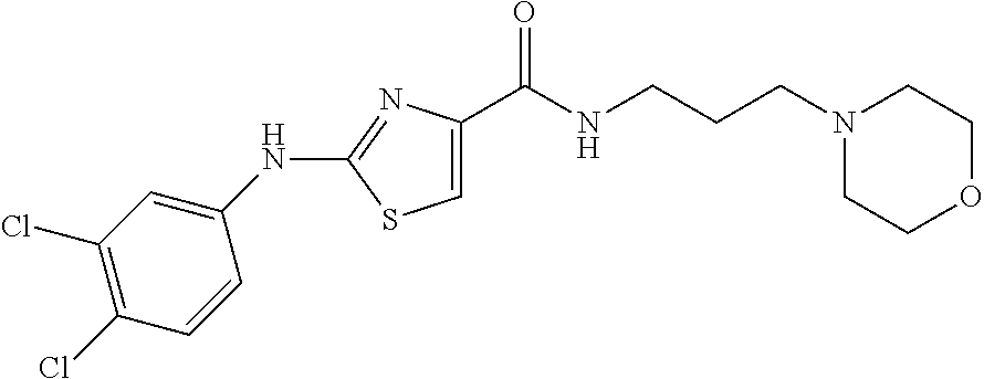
C1=C(C(NCCCN2CCOCC2)=O)N=C(NC2=CC(Cl)=C(Cl)C=C2)S1
